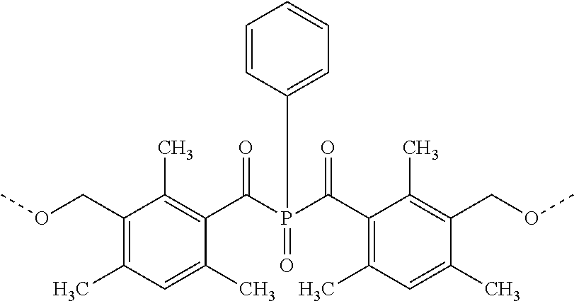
C1(COC)=C(C)C=C(C)C(C(P(C(C2=C(C)C=C(C)C(COC)=C2C)=O)(=O)C2=CC=CC=C2)=O)=C1C
